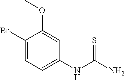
C1(Br)=CC=C(NC(N)=S)C=C1OC
